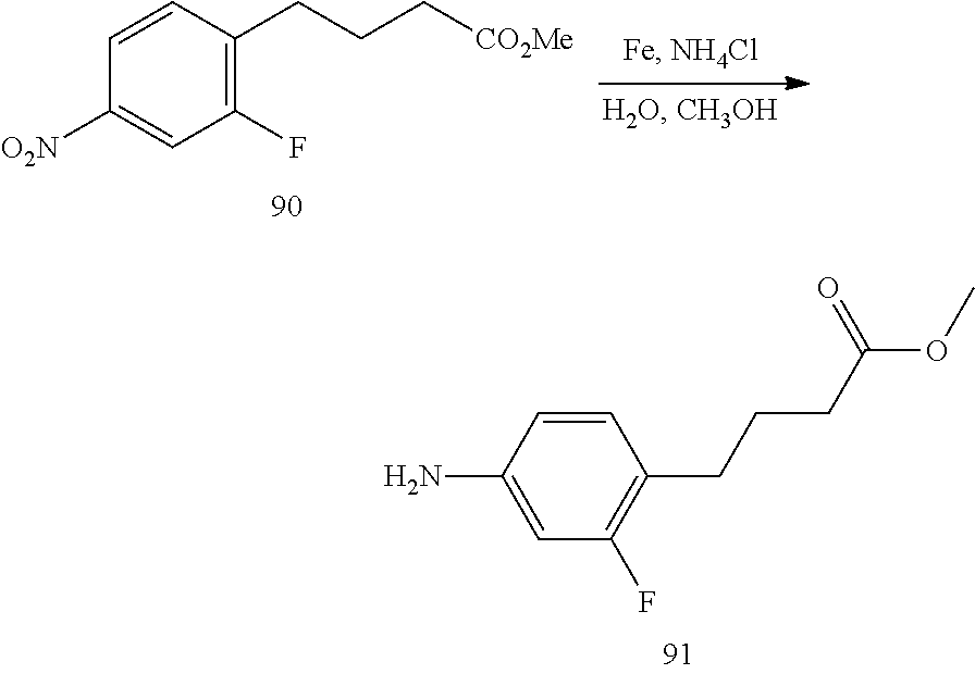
C1(F)=C(CCC[CO2Me])C=CC([O2N])=C1.C1=CC(N)=CC(F)=C1CCCC(OC)=O
